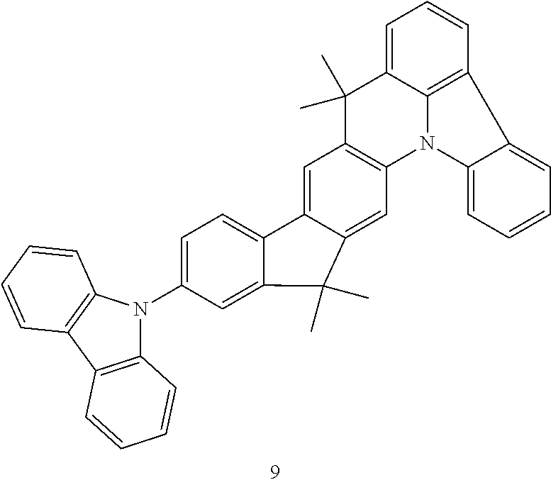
C1=C2C3=C(C=C1)C1=CC=CC=C1N3C1=C(C2(C)C)C=C2C(=C1)C(C)(C)C1=CC(N3C4=C(C5=C3C=CC=C5)C=CC=C4)=CC=C21
